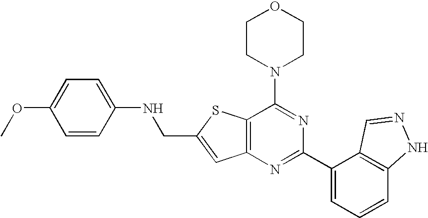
C1CN(C2=NC(C3=CC=CC4=C3C=NN4)=NC3=C2SC(CNC2=CC=C(OC)C=C2)=C3)CCO1
